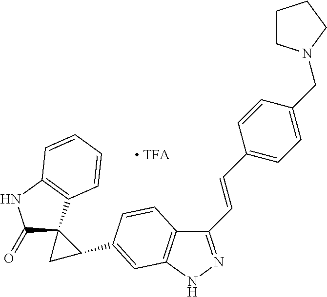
C1(=O)C2(C3=C(N1)C=CC=C3)CC2C1=CC2=C(C(C=CC3=CC=C(CN4CCCC4)C=C3)=NN2)C=C1
